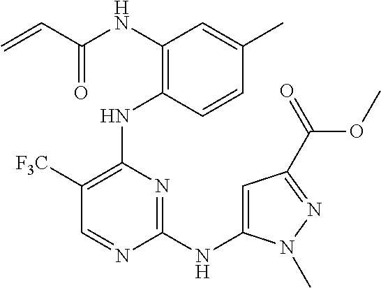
N(C1=C(NC2=C([F3C])C=NC(NC3=CC(C(=O)OC)=NN3C)=N2)C=CC(C)=C1)C(C=C)=O
